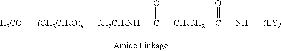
[H3CO][(CH2CH2O)n][CH2CH2NH]C([CH2CH2]C(N[(LY)])=O)=O
